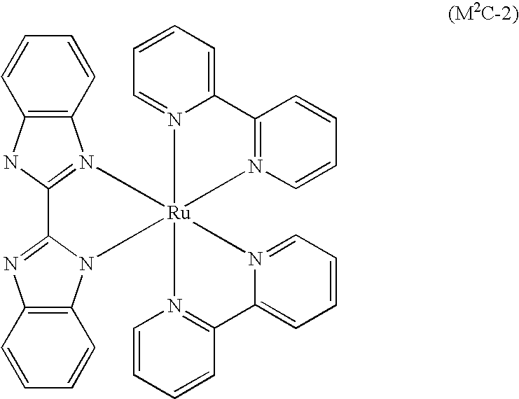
C12=C(NC3=N1[Ru]14(N5C6=C(N=C35)C=CC=C6)(N3=C(C=CC=C3)C3=CC=CC=N31)N1=CC=CC=C1C1=N4C=CC=C1)C=CC=C2
